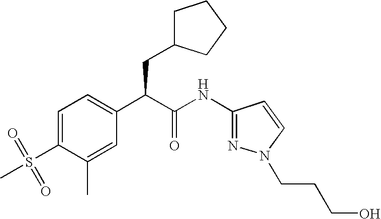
C1=C(S(=O)(=O)C)C(C)=CC(C(C(NC2=NN(CCCO)C=C2)=O)CC2CCCC2)=C1
